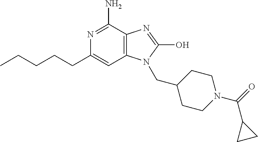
C1(CCCCC)=CC2=C(C(N)=N1)N=C(O)N2CC1CCN(C(C2CC2)=O)CC1
